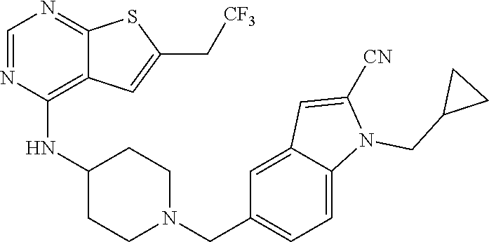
C1=NC(NC2CCN(CC3=CC=C4C(=C3)C=C([CN])N4CC3CC3)CC2)=C2C(=N1)SC(C[CF3])=C2
